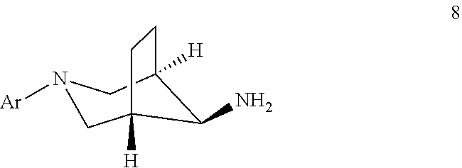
NC1C2([H])CCC1([H])CN([Ar])C2
